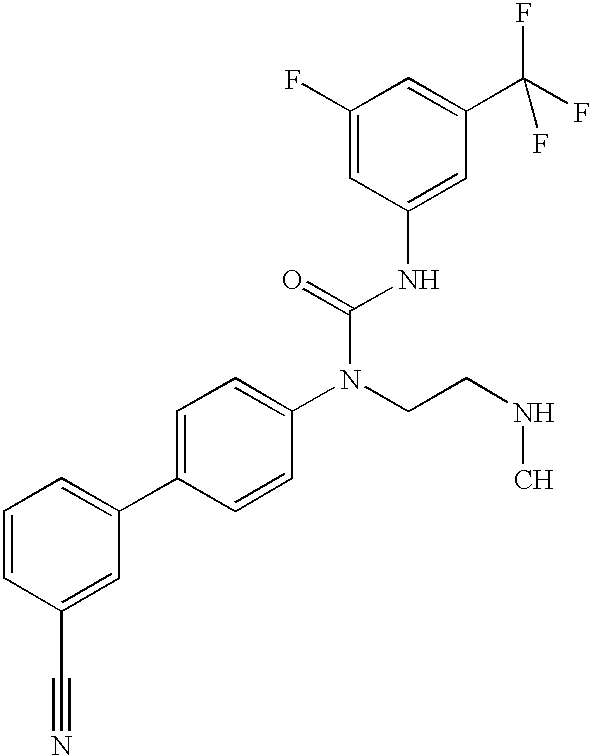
C1=CC(C#N)=CC(C2=CC=C(N(CCNC)C(=O)NC3=CC(C(F)(F)F)=CC(F)=C3)C=C2)=C1
